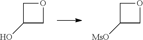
O1CC(O)C1.O1CC([MsO])C1
